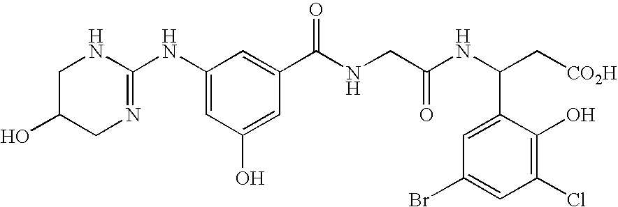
C1(NC2=NCC(O)CN2)=CC(O)=CC(C(NCC(NC(C2=CC(Br)=CC(Cl)=C2O)C[CO2H])=O)=O)=C1
